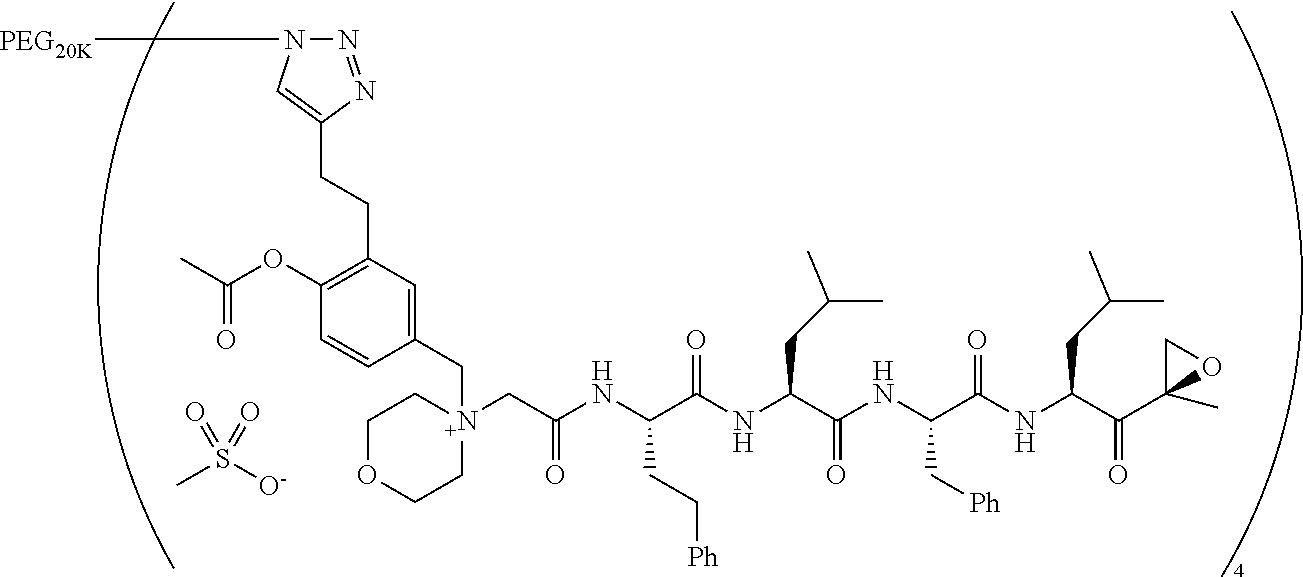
N1([PEG20K])N=NC(CCC2=C(OC(C)=O)C=CC(C[N+]3(CC(NC(C(NC(C(NC(C(NC(C(C4(C)OC4)=O)CC(C)C)=O)C[Ph])=O)CC(C)C)=O)CC[Ph])=O)CCOCC3)=C2)=C1.CS([O-])(=O)=O
